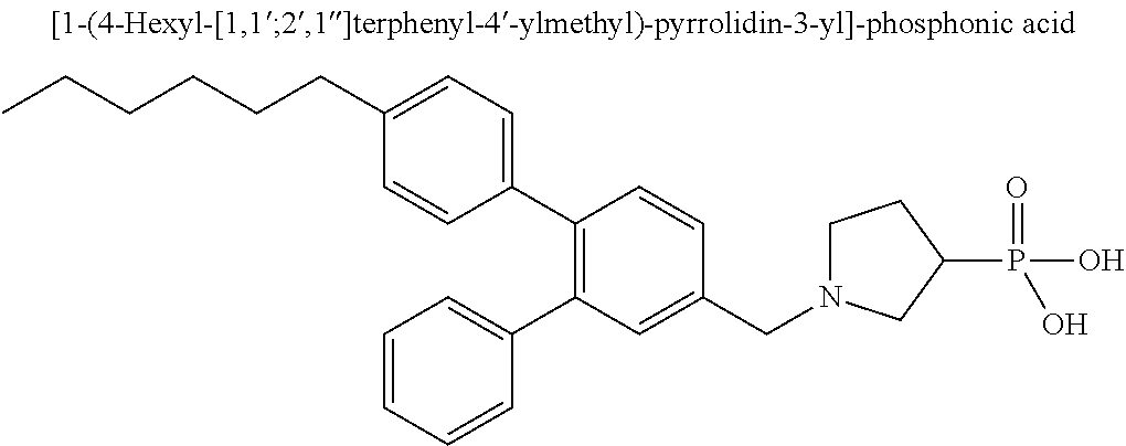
C(CCCC1=CC=C(C2=C(C3=CC=CC=C3)C=C(CN3CCC(P(O)(O)=O)C3)C=C2)C=C1)CC
